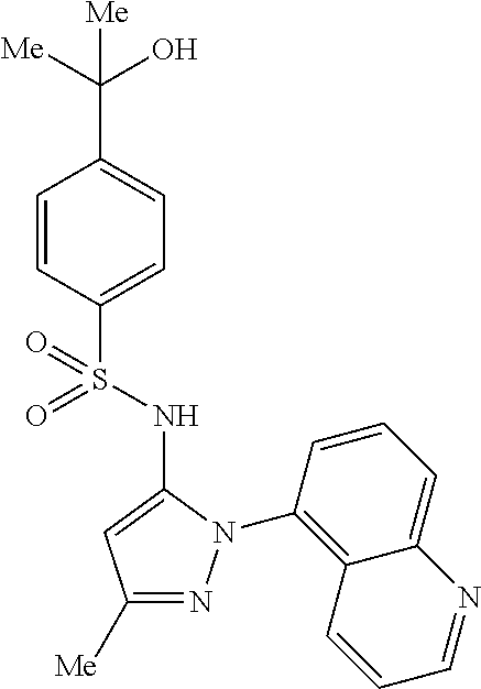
C1=CC(S(=O)(NC2=CC([Me])=NN2C2=C3C(=CC=C2)N=CC=C3)=O)=CC=C1C([Me])(O)[Me]
